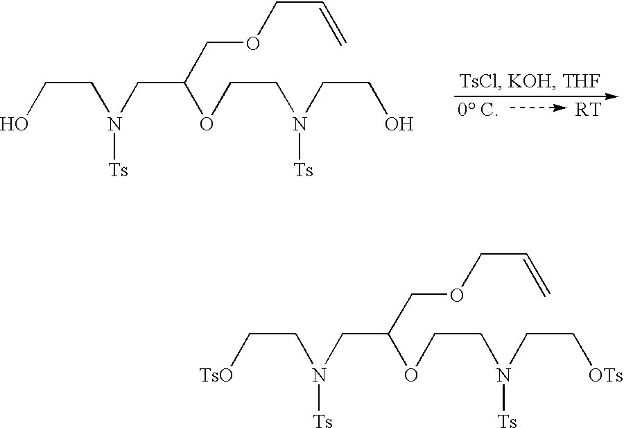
C([TsO])CN(CC(OCCN([Ts])CC[OTs])COCC=C)[Ts].[0 C].[RT].C(O)CN(CC(OCCN([Ts])CCO)COCC=C)[Ts]
